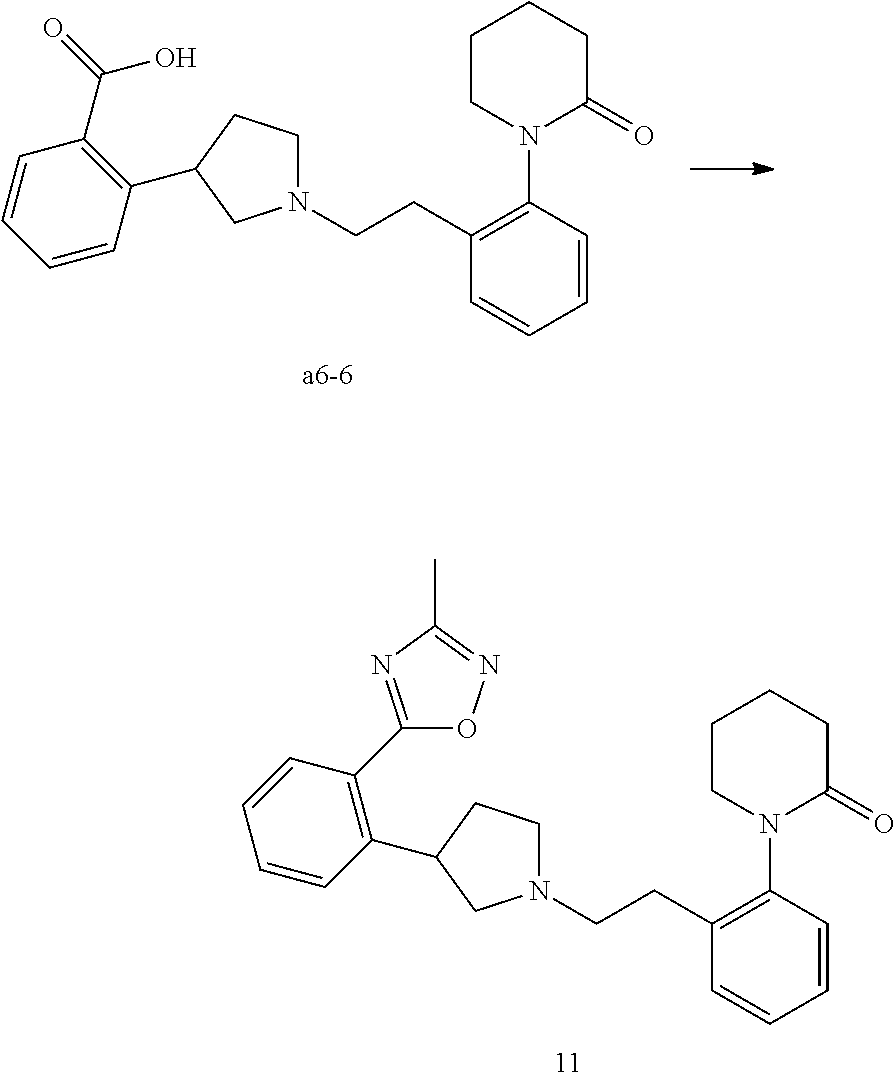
C1=CC(C2CCN(CCC3=C(N4C(=O)CCCC4)C=CC=C3)C2)=C(C(=O)O)C=C1.N1(CCC2=C(N3C(=O)CCCC3)C=CC=C2)CCC(C2=C(C3=NC(C)=NO3)C=CC=C2)C1
